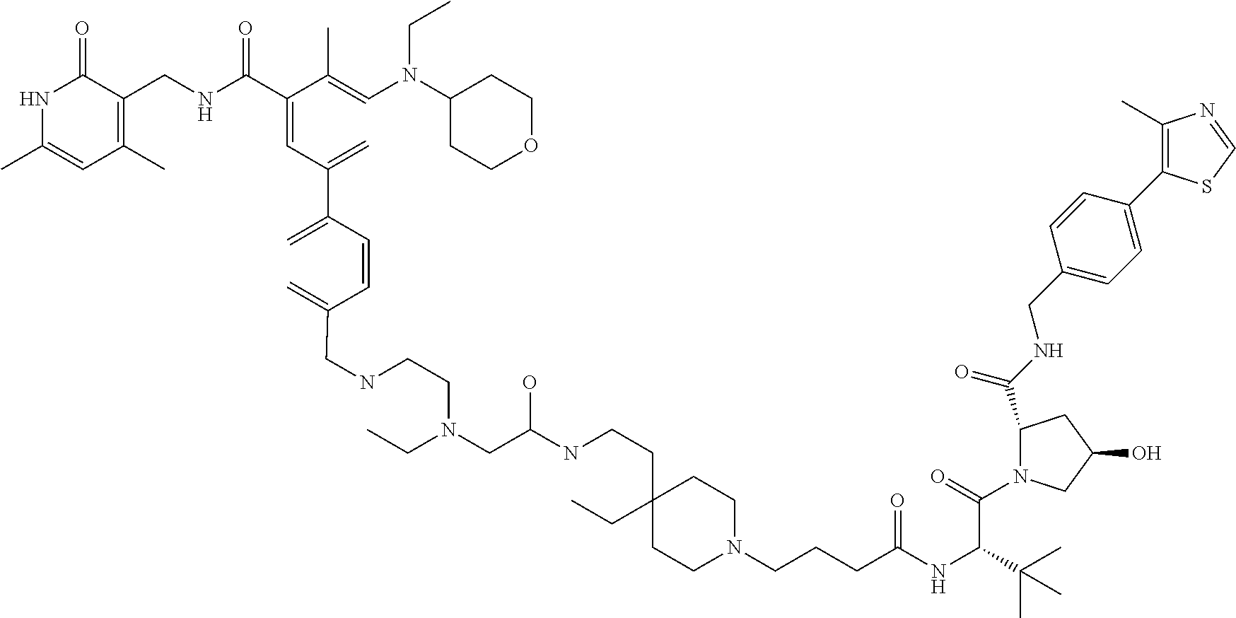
N1C(C)=CC(C)=C(CNC(C(=CC(=C)C(=C)C=CC(=C)CNCCN(CC)CC(NCCC2(CC)CCN(CCCC(NC(C(C)(C)C)C(=O)N3C(C(NCC4=CC=C(C5=C(C)N=CS5)C=C4)=O)CC(O)C3)=O)CC2)O)C(=CN(C2CCOCC2)CC)C)=O)C1=O
